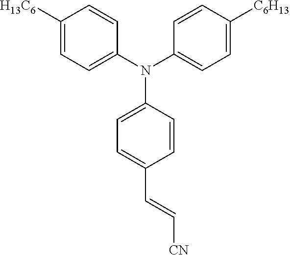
[C6H13]C1=CC=C(N(C2=CC=C(C=C[CN])C=C2)C2=CC=C([H13C6])C=C2)C=C1
